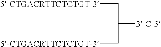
C([5-CTGACRTTCTCTGT-3])C([3-C-5])C[5-CTGACRTTCTCTGT-3]
